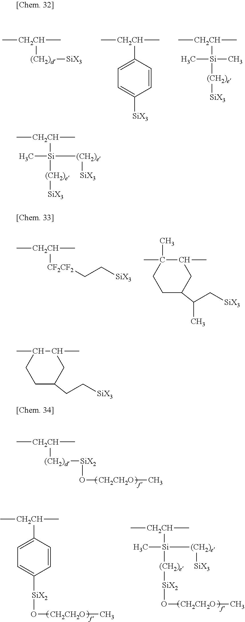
C[CH2CH](C)[(CH2)d][SiX3].C[CH2CH](C)C1=CC=C([SiX3])C=C1.C[CH2CH](C)[Si](C)(C)[(CH2)e][SiX3].C[CH2CH](C)[CF2CF2]CC[SiX3].C1(C)C(C)(C)CCC(C(C[SiX3])C)C1.C[CH2CH](C)[(CH2)d][SiX2]O[CH2CH2O]C.C[CH2CH](C)C1=CC=C([SiX2]O[CH2CH2O]C)C=C1.C[CH2CH](C)[Si](C)([(CH2)e][SiX3])[(CH2)e][SiX2]O[CH2CH2O]C.C[CH2CH](C)[Si](C)([(CH2)e][SiX3])[(CH2)e][SiX3].C1(C)C(C)CCC(CC[SiX3])C1
